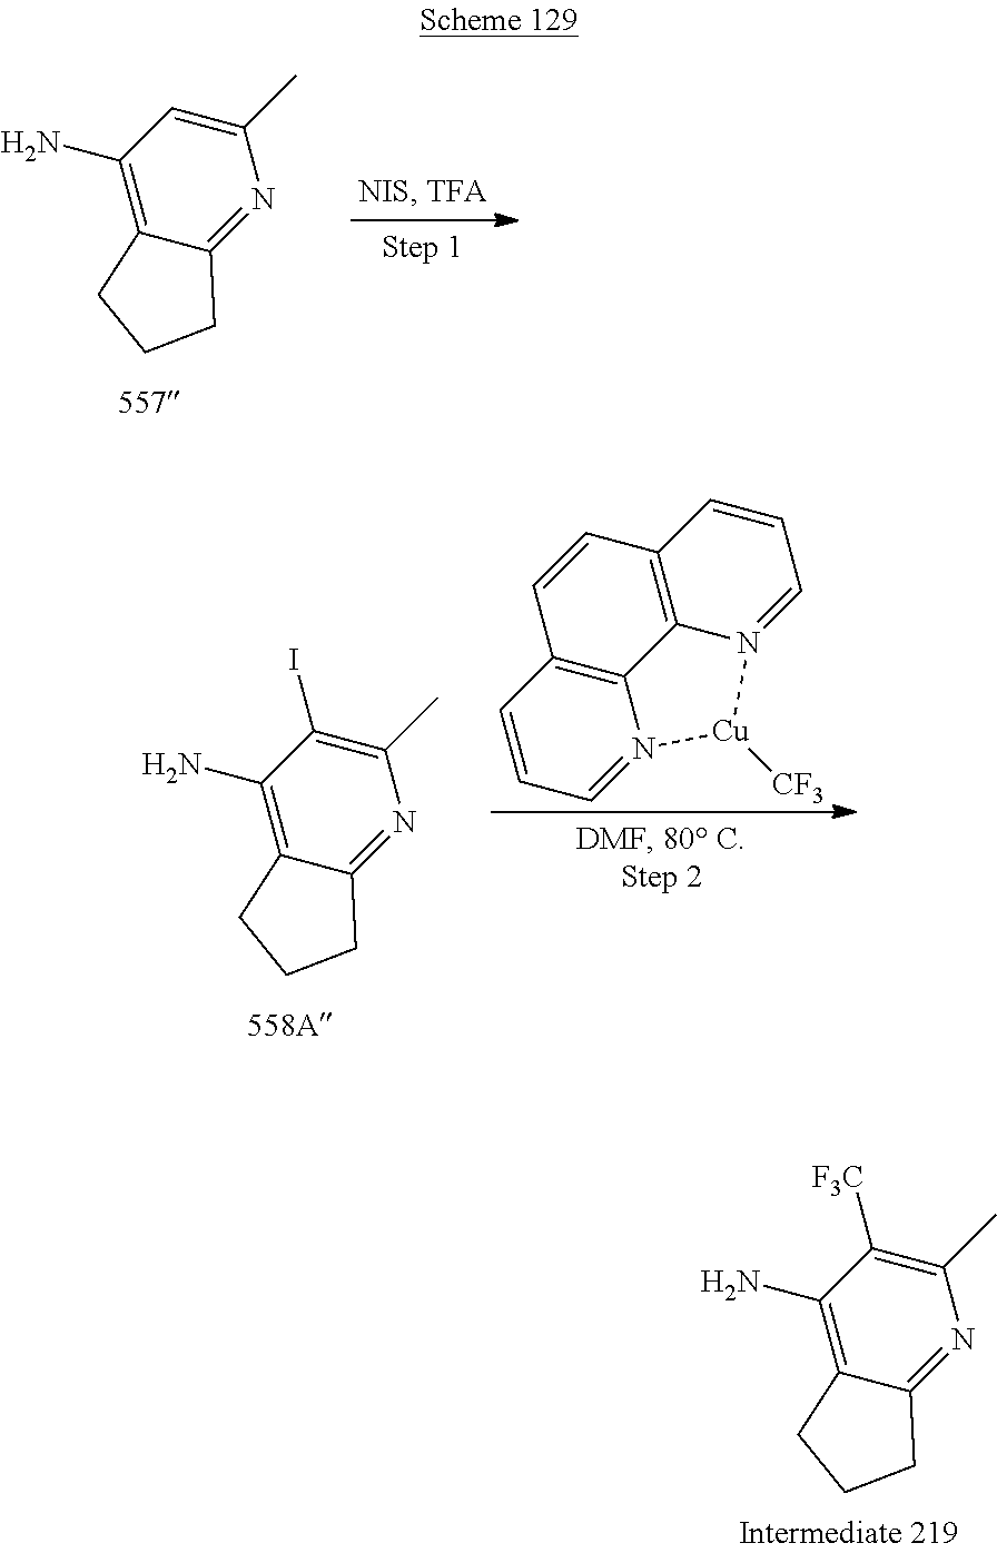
C12=C(N)C=C(C)N=C1CCC2.C1=CC2=C3N(=C1)[Cu]([CF3])N1=CC=CC(=C31)C=C2.C12=C(N)C(I)=C(C)N=C1CCC2.C12=C(N)C([F3C])=C(C)N=C1CCC2
